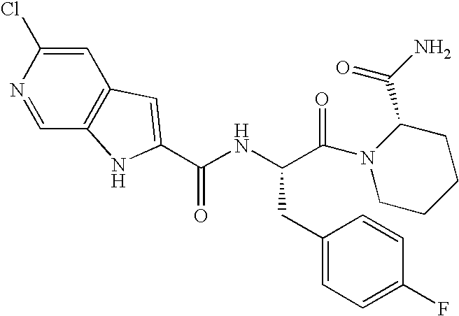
C(NC(C(=O)N1CCCCC1C(N)=O)CC1=CC=C(F)C=C1)(=O)C1=CC2=C(C=NC(Cl)=C2)N1
